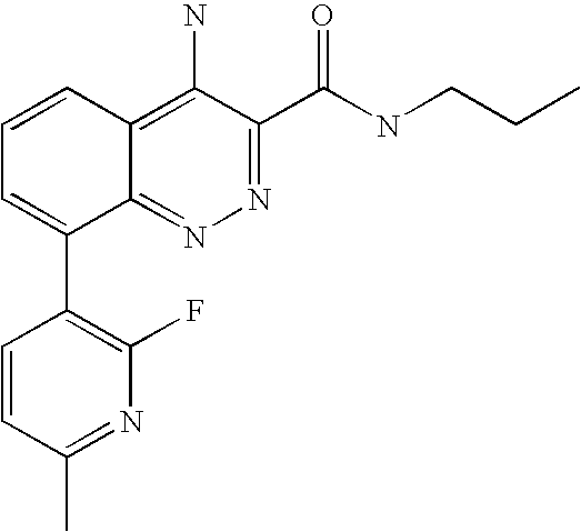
N1=C(C)C=CC(C2=CC=CC3=C(N)C(C(NCCC)=O)=NN=C23)=C1F
